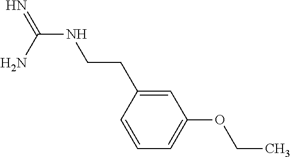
N(C(N)=N)CCC1=CC(OCC)=CC=C1
